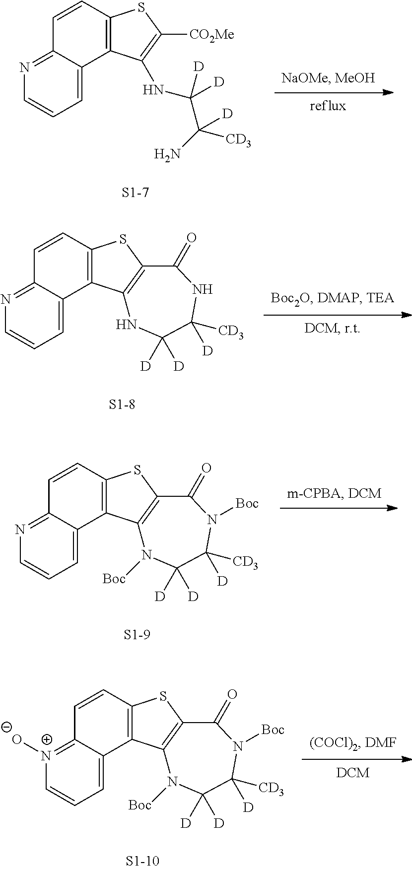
C1=C2C(=NC=C1)C=CC1=C2C(NC(C(N)([CD3])[D])([D])[D])=C([CO2Me])S1.C1=C2C(=NC=C1)C=CC1=C2C2=C(S1)C(=O)NC([D])([CD3])C([D])([D])N2.C1=C2C(=NC=C1)C=CC1=C2C2=C(S1)C(=O)N([Boc])C([D])([CD3])C([D])([D])N2[Boc].C1=C2C(=[N+]([O-])C=C1)C=CC1=C2C2=C(S1)C(=O)N([Boc])C([D])([CD3])C([D])([D])N2[Boc]
